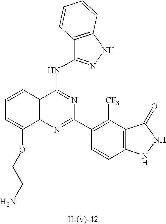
C12=C(N=C(C3=C([CF3])C4=C(C=C3)NNC4=O)N=C1NC1=NNC3=C1C=CC=C3)C(OCCN)=CC=C2
